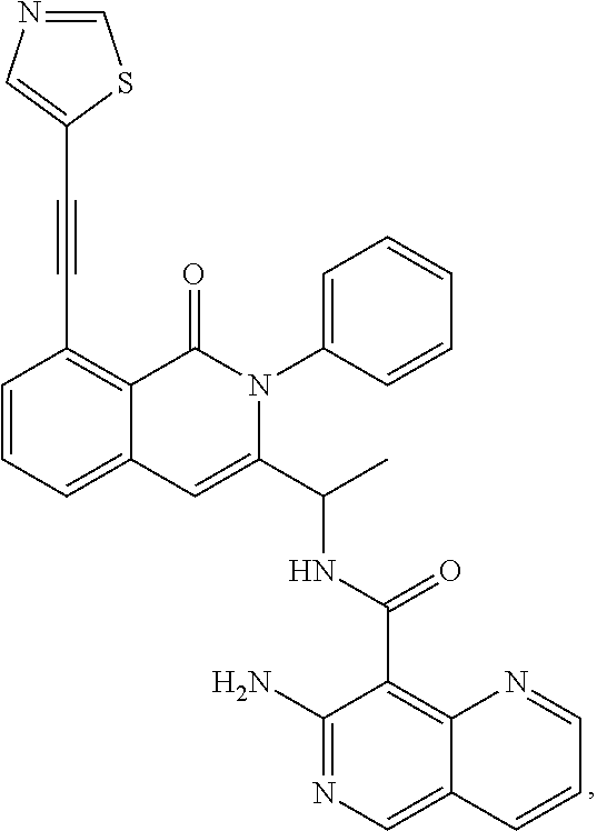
C12=CC=CC(C#CC3=CN=CS3)=C1C(=O)N(C1=CC=CC=C1)C(C(C)NC(C1=C3C(=CN=C1N)C=CC=N3)=O)=C2
